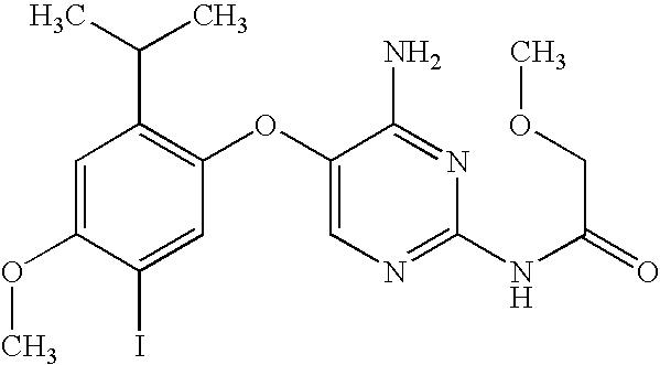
C1=C(OC)C(I)=CC(OC2=CN=C(NC(=O)COC)N=C2N)=C1C(C)C
